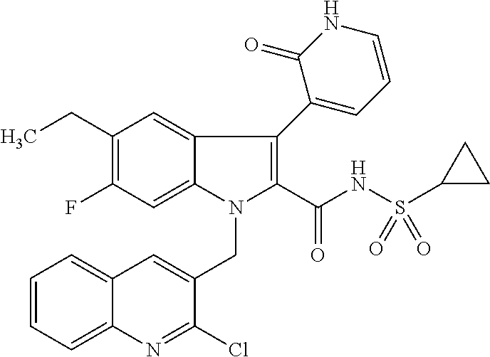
C1(CC)=C(F)C=C2C(=C1)C(C1=CC=CNC1=O)=C(C(NS(=O)(C1CC1)=O)=O)N2CC1=CC2=CC=CC=C2N=C1Cl
